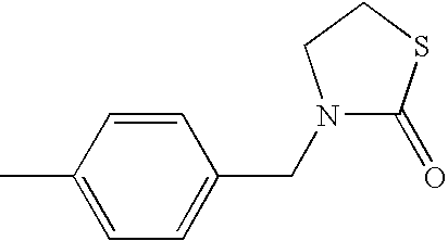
C1=CC(C)=CC=C1CN1C(=O)SCC1
